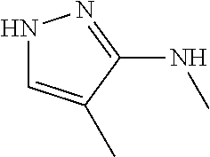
C1(NC)=NNC=C1C
